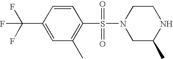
C1=CC(C(F)(F)F)=CC(C)=C1S(N1CC(C)NCC1)(=O)=O
